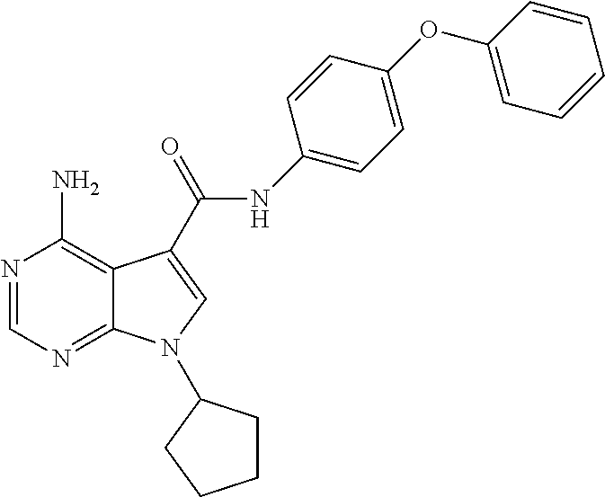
N1=CN=C2C(=C1N)C(C(=O)NC1=CC=C(OC3=CC=CC=C3)C=C1)=CN2C1CCCC1
